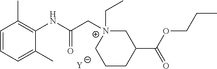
[Y].C1=CC=C(C)C(NC(C[N+]2(CC)CC(C(OCCC)=O)CCC2)=O)=C1C
